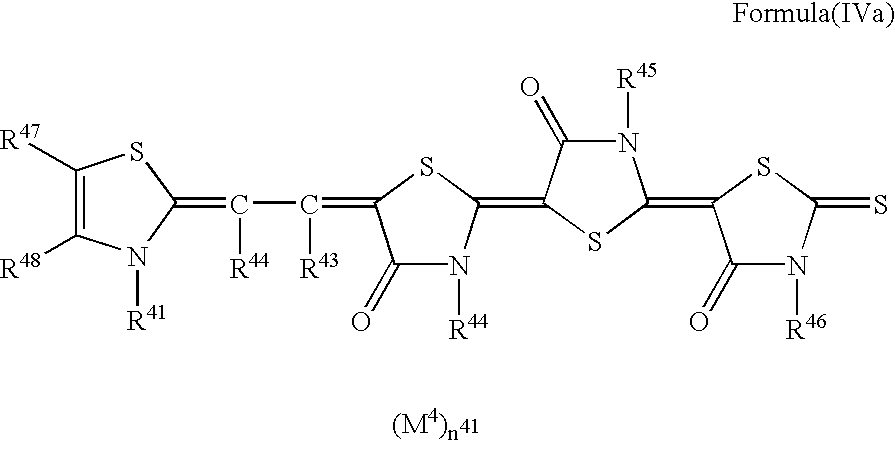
[R48]C1=C([R47])SC(=C(C([R43])=C2C(=O)N([R44])C(=C3C(=O)N([R45])C(=C4C(=O)N([R46])C(=S)S4)S3)S2)[R44])N1[R41]
